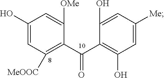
C1(O)=CC([MeOOC])=C(C(C2=C(O)C=C([Me])C=C2O)=O)C([OMe])=C1
